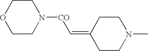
C1CN([CO]C=C2CCN(C)CC2)CCO1
